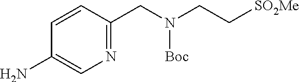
C1(N)=CN=C(CN([Boc])CC[SO2Me])C=C1
